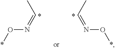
N(O*)=CC.O(N=CC)*
